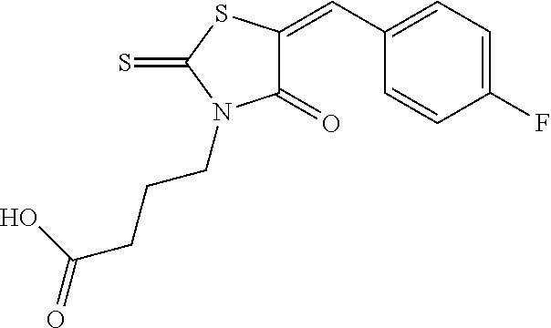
C1(=O)C(=CC2=CC=C(F)C=C2)SC(=S)N1CCCC(=O)O
